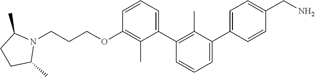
C1(OCCCN2C(C)CCC2C)=C(C)C(C2=C(C)C(C3=CC=C(CN)C=C3)=CC=C2)=CC=C1
